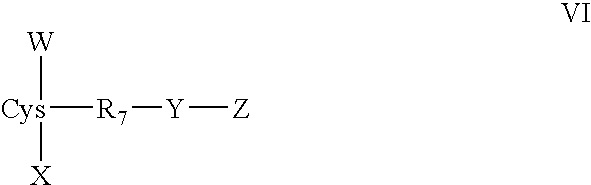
[W][Cys]([X])[R7][Y][Z]
